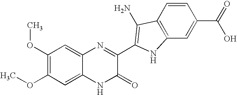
C1=C2C(=CC(OC)=C1OC)N=C(C1=C(N)C3=C(C=C(C(=O)O)C=C3)N1)C(=O)N2
